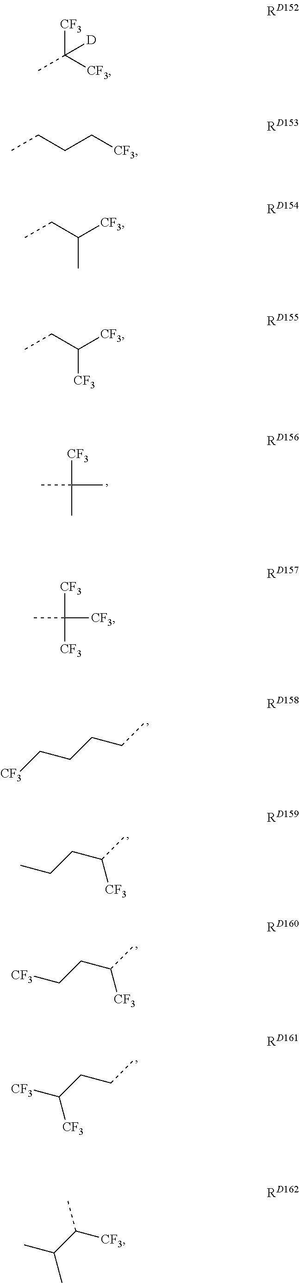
C([CF3])(C)(C)C.C([CF3])([CF3])([CF3])C.[CF3]CCCCC.CCCC(C)[CF3].[CF3]CCC(C)[CF3].[CF3]C(CCC)[CF3].CC(C([CF3])C)C.CC([CF3])([CF3])[D].C([CF3])CCC.[CF3]C(CC)C.[CF3]C(CC)[CF3]
